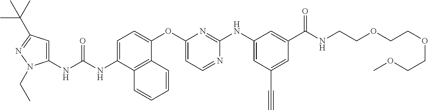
C1=C(NC(NC2=CC(C(C)(C)C)=NN2CC)=O)C2=C(C(OC3=CC=NC(NC4=CC(C#C)=CC(C(NCCOCCOCCOC)=O)=C4)=N3)=C1)C=CC=C2
